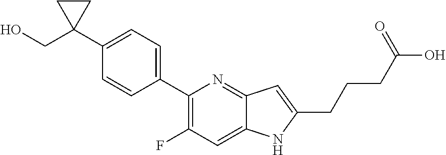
C1(C2=CC=C(C3(CO)CC3)C=C2)=C(F)C=C2C(=N1)C=C(CCCC(O)=O)N2
